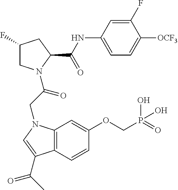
C1(F)CN(C(CN2C3=C(C=CC(OCP(=O)(O)O)=C3)C(C(C)=O)=C2)=O)C(C(NC2=CC=C([OCF3])C(F)=C2)=O)C1
